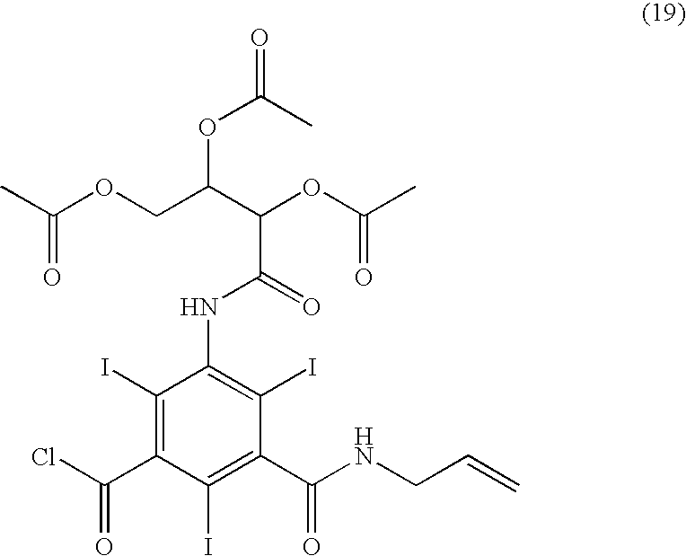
C1(I)=C(C(Cl)=O)C(I)=C(C(NCC=C)=O)C(I)=C1NC(C(C(OC(=O)C)COC(C)=O)OC(C)=O)=O
